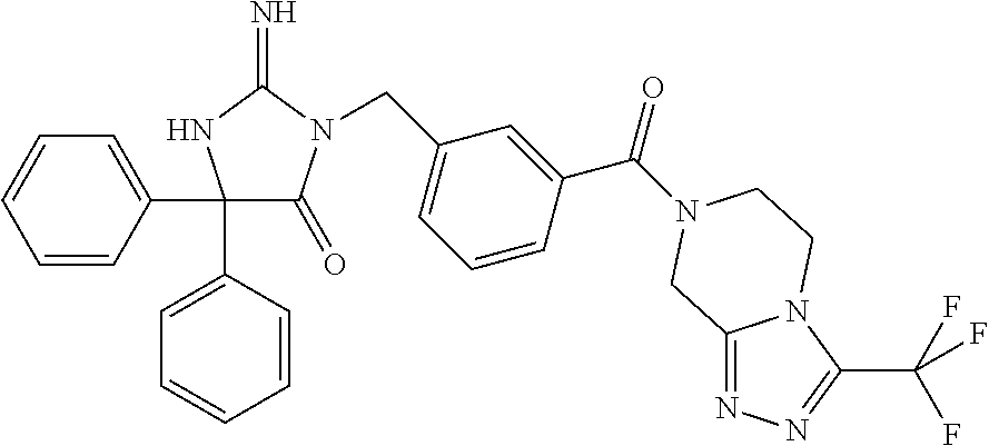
C1(C2=CC=CC=C2)(C2=CC=CC=C2)C(=O)N(CC2=CC=CC(C(=O)N3CCN4C(=NN=C4C(F)(F)F)C3)=C2)C(=N)N1
